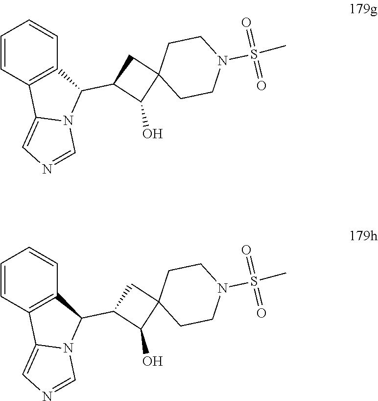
C1(C2C3=C(C4=CN=CN24)C=CC=C3)C(O)C2(C1)CCN(S(C)(=O)=O)CC2.C1(C2C3=C(C4=CN=CN24)C=CC=C3)C(O)C2(C1)CCN(S(C)(=O)=O)CC2
